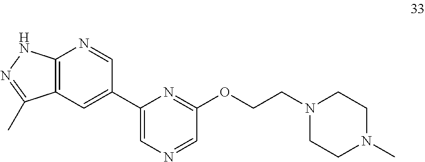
C12=C(C=C(C3=CN=CC(OCCN4CCN(C)CC4)=N3)C=N1)C(C)=NN2
